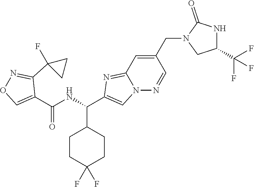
C1CC(F)(F)CCC1C(NC(C1=CON=C1C1(F)CC1)=O)C1=CN2C(=N1)C=C(CN1CC(C(F)(F)F)NC1=O)C=N2
